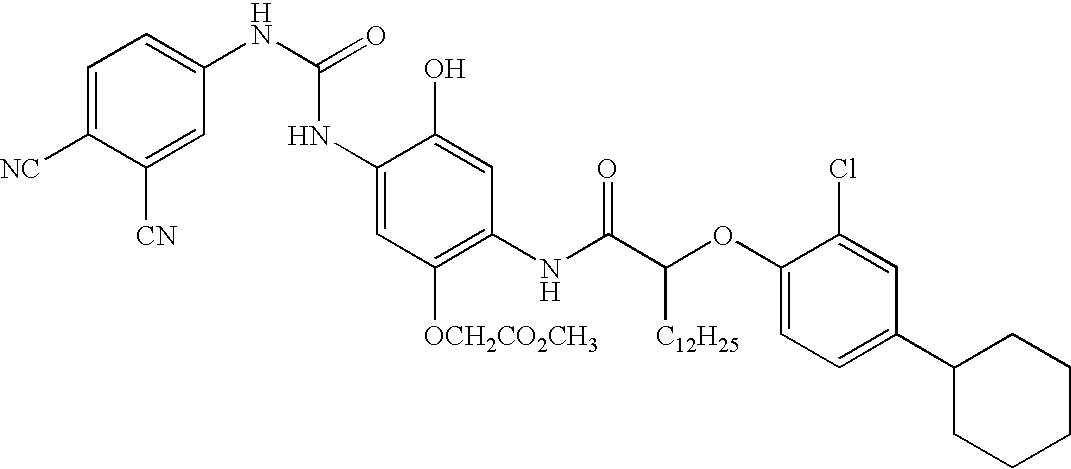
C1=C([NC])C([CN])=CC(NC(=O)NC2=CC([OCH2CO2CH3])=C(NC(C(OC3=CC=C(C4CCCCC4)C=C3Cl)[C12H25])=O)C=C2O)=C1
